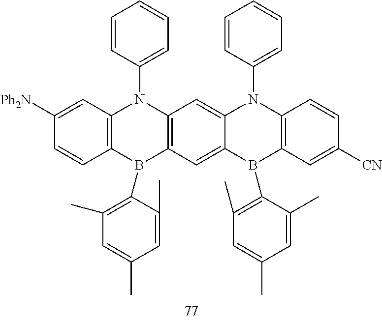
C1=CC(N2C3=C(B(C4=C(C)C=C(C)C=C4C)C4=C2C=C2C(=C4)B(C4=C(C)C=C(C)C=C4C)C4=C(N2C2=CC=CC=C2)C=CC([CN])=C4)C=CC([Ph2N])=C3)=CC=C1
